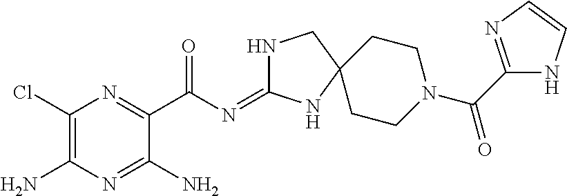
C1(Cl)=C(N)N=C(N)C(C(N=C2NCC3(N2)CCN(C(=O)C2=NC=CN2)CC3)=O)=N1
